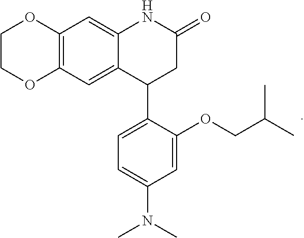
C12=C(C=C3C(=C1)NC(=O)CC3C1=CC=C(N(C)C)C=C1OCC(C)C)OCCO2
